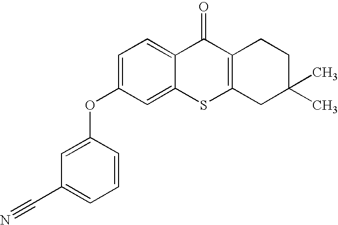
C1=C(OC2=CC(C#N)=CC=C2)C=C2C(=C1)C(=O)C1=C(S2)CC(C)(C)CC1
